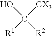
OC([R2])([CX3])[R1]
